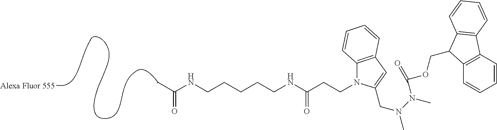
CC(NCCCCCNC(CCN1C2=C(C=C1CN(C)N(C)C(OCC1C3=C(C=CC=C3)C3=C1C=CC=C3)=O)C=CC=C2)=O)=O
